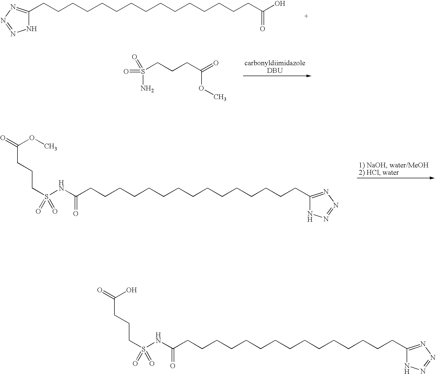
N1C(CCCCCCCCCCCCCCCC(O)=O)=NN=N1.O=S(=O)(N)CCCC(=O)OC.C1(CCCCCCCCCCCCCCCC(NS(CCCC(=O)OC)(=O)=O)=O)=NN=NN1.C1(CCCCCCCCCCCCCCCC(NS(CCCC(=O)O)(=O)=O)=O)=NN=NN1
